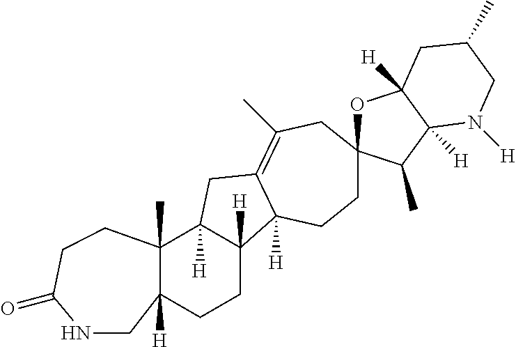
C1CC2([H])C([H])(CC3=C(C)CC4(OC5([H])C([H])(C4C)N([H])CC(C)C5)CCC23[H])C2(C)C1([H])CNC(=O)CC2
